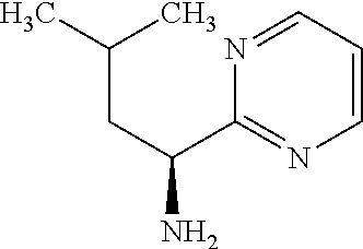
CC(CC(N)C1=NC=CC=N1)C
